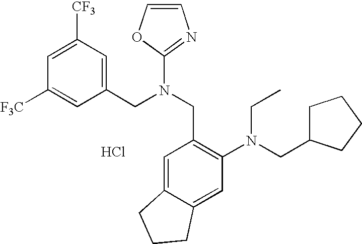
C1([F3C])=CC(CN(CC2=C(N(CC3CCCC3)CC)C=C3C(=C2)CCC3)C2=NC=CO2)=CC([CF3])=C1.Cl
